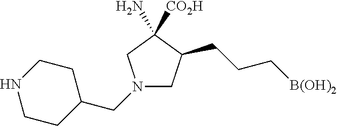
C1C(CN2CC(CCC[B(OH)2])C([CO2H])(N)C2)CCNC1
